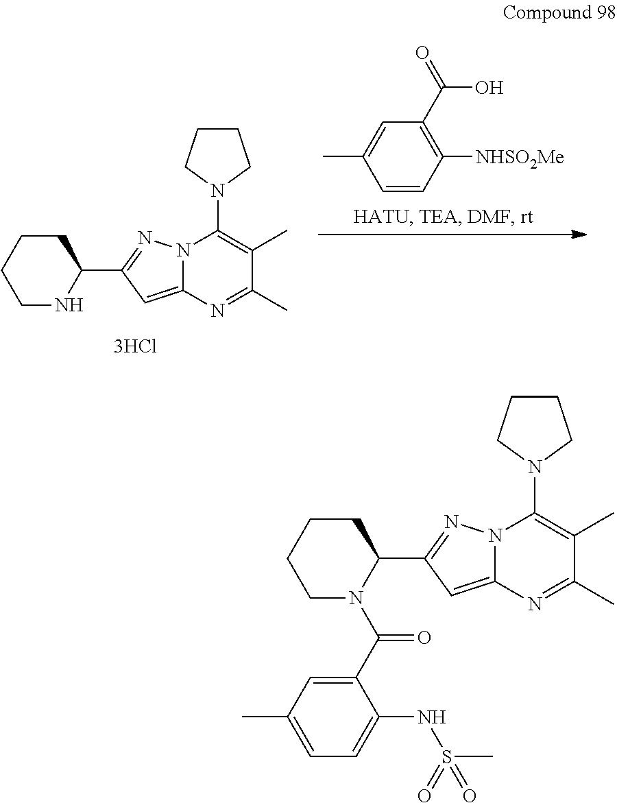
C1C(C2=NN3C(=C2)N=C(C)C(C)=C3N2CCCC2)NCCC1.C1=CC([NHSO2Me])=C(C(=O)O)C=C1C.C1C(C2=NN3C(=C2)N=C(C)C(C)=C3N2CCCC2)N(C(C2=CC(C)=CC=C2NS(C)(=O)=O)=O)CCC1
